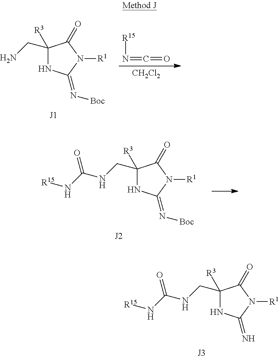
C1(CN)([R3])NC(=N[Boc])N([R1])C1=O.[J1].N(=C=O)[R15].[CH2Cl2].C1(CNC(N[R15])=O)([R3])NC(=N[Boc])N([R1])C1=O.[J2].C1(CNC(N[R15])=O)([R3])NC(=N)N([R1])C1=O.[J3]
